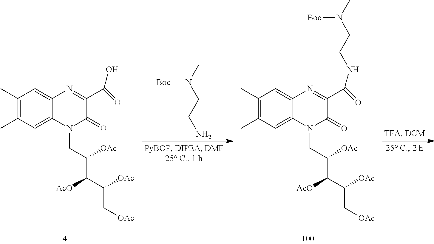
C1(C)=C(C)C=C2C(=C1)N=C(C(=O)O)C(=O)N2CC(C(C(C[OAc])[OAc])[AcO])[OAc].[Boc]N(C)CCN.C1(C)=C(C)C=C2C(=C1)N=C(C(=O)NCCN(C)[Boc])C(=O)N2CC(C(C(C[OAc])[OAc])[AcO])[OAc]
